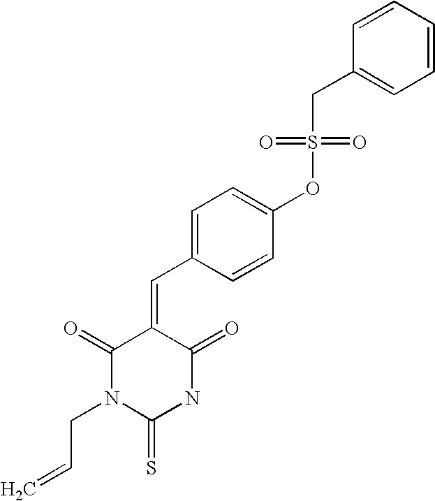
C1(=O)N(CC=C)C(=S)NC(=O)C1=CC1=CC=C(OS(=O)(=O)CC2=CC=CC=C2)C=C1
